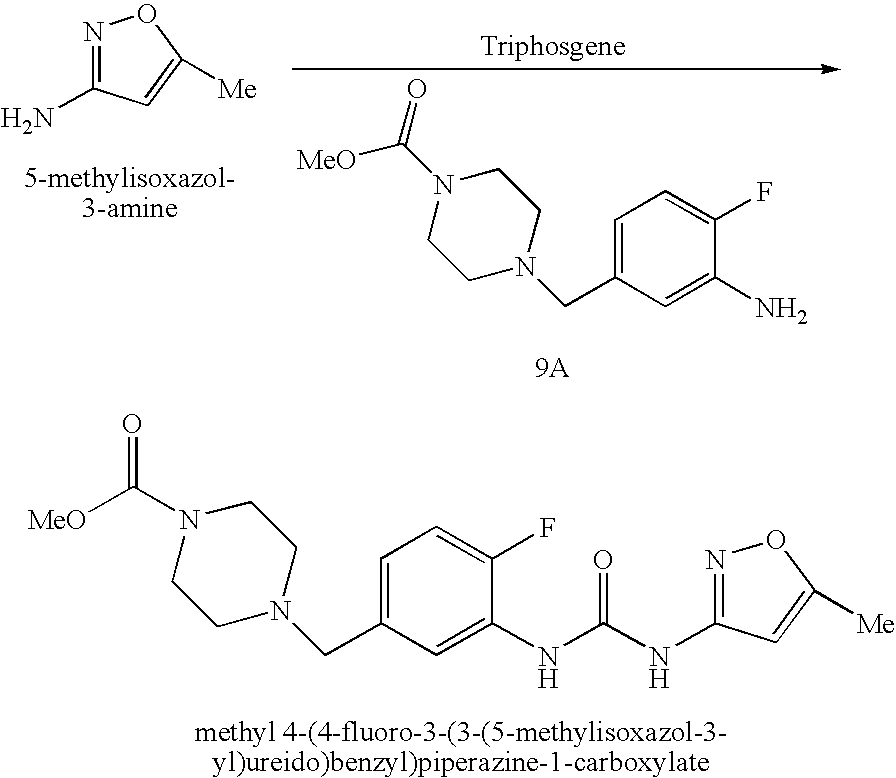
N1=C(N)C=C([Me])O1.N1(C([MeO])=O)CCN(CC2=CC=C(F)C(N)=C2)CC1.N1(C([MeO])=O)CCN(CC2=CC=C(F)C(NC(NC3=NOC([Me])=C3)=O)=C2)CC1
